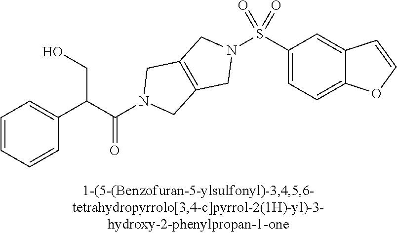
C1=CC=CC(C(C(N2CC3=C(C2)CN(S(C2=CC=C4C(=C2)C=CO4)(=O)=O)C3)=O)CO)=C1
